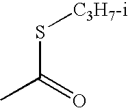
S(C(=O)C)[C3H7-i]
